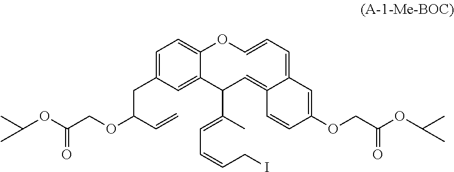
C1=C(CC(C=C)OCC(OC(C)C)=O)C=C2C(=C1)OC=CC=C1C(=CC2C(=CC=CCI)C)C=CC(OCC(OC(C)C)=O)=C1
